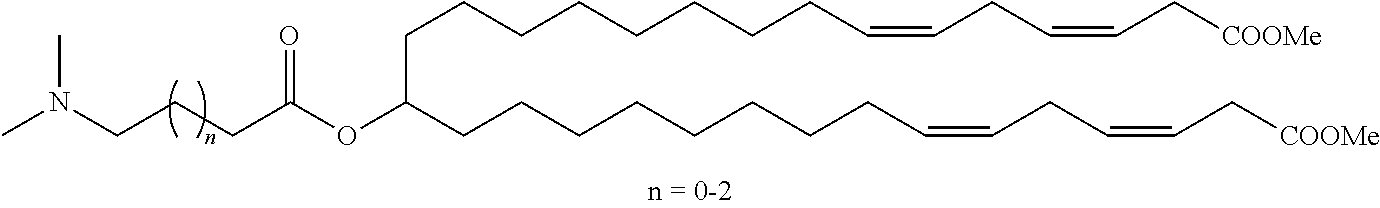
C(CCC(OC(CCCCCCCCC=CCC=CC[COOMe])CCCCCCCCC=CCC=CC[COOMe])=O)N(C)C
